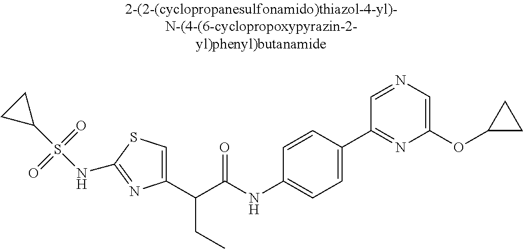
C1(C(C(NC2=CC=C(C3=NC(OC4CC4)=CN=C3)C=C2)=O)CC)=CSC(NS(C2CC2)(=O)=O)=N1
